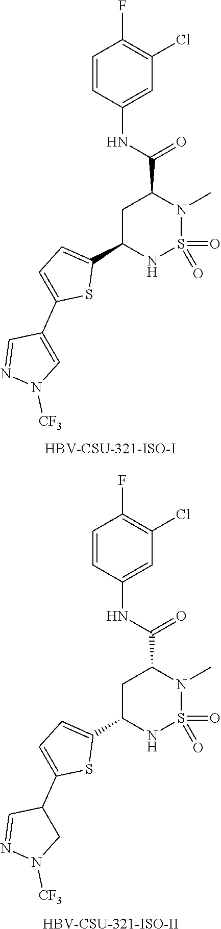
C1=CC(NC(C2CC(C3=CC=C(C4=CN([CF3])N=C4)S3)NS(=O)(=O)N2C)=O)=CC(Cl)=C1F.[HBV-CSU-321-ISO-I].C1=CC(NC(C2CC(C3=CC=C(C4C=NN([CF3])C4)S3)NS(=O)(=O)N2C)=O)=CC(Cl)=C1F.[HBV-CSU-321-ISO-II]
